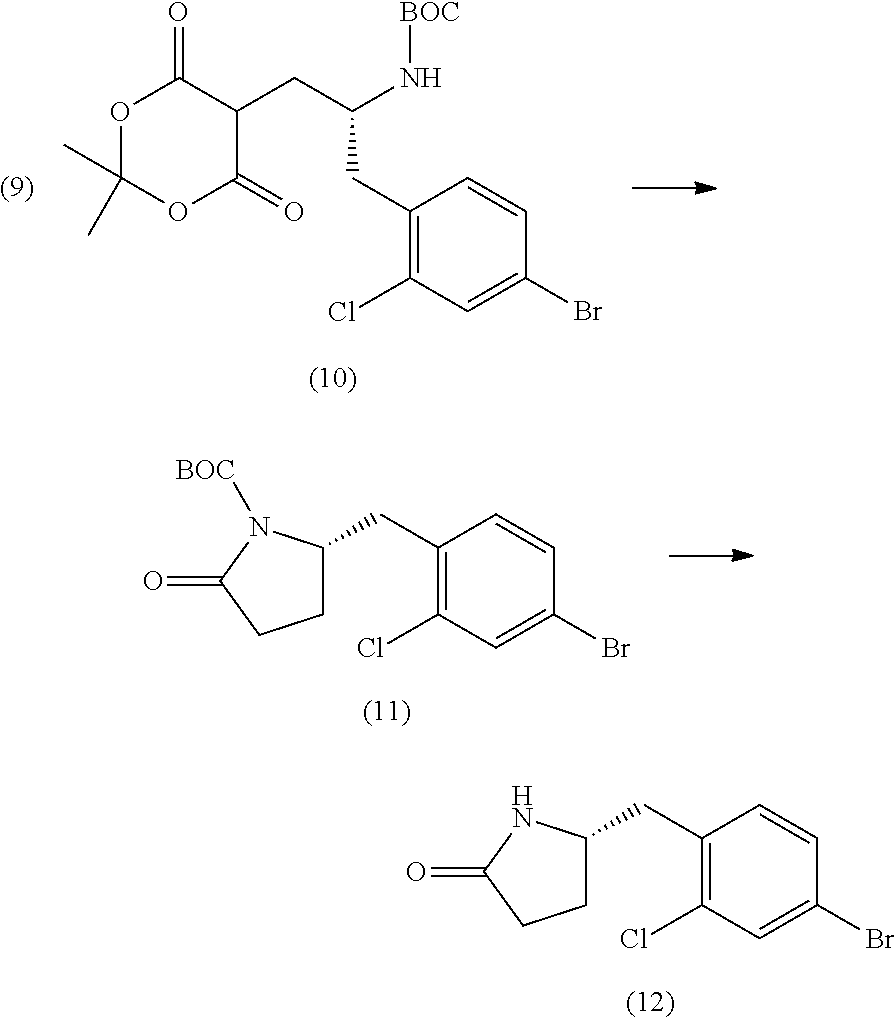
C1(CC(CC2C(=O)OC(C)(C)OC2=O)N[BOC])=C(Cl)C=C(Br)C=C1.C1(CC2CCC(=O)N2[BOC])=C(Cl)C=C(Br)C=C1.C1(CC2CCC(=O)N2)=C(Cl)C=C(Br)C=C1
